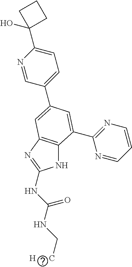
N1C2=C(N=C1NC(NC[H      C])=O)C=C(C1=CC=C(C3(O)CCC3)N=C1)C=C2C1=NC=CC=N1
